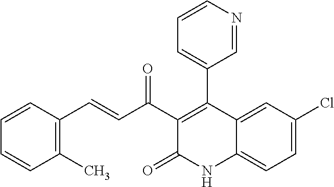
C1=C2C(=CC=C1Cl)NC(=O)C(C(C=CC1=C(C)C=CC=C1)=O)=C2C1=CC=CN=C1
